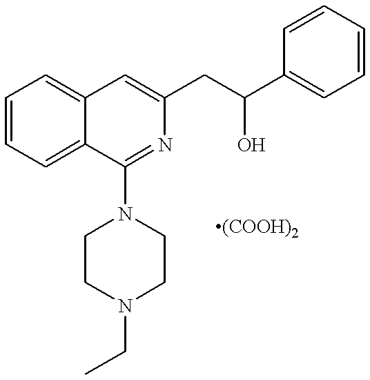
C1=CC=C2C(=C1)C=C(CC(C1=CC=CC=C1)O)N=C2N1CCN(CC)CC1
